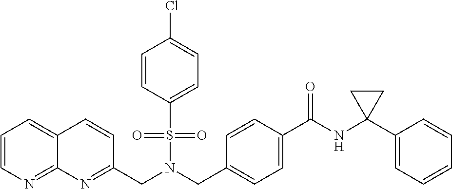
C12=CC=CN=C1N=C(CN(CC1=CC=C(C(NC3(C4=CC=CC=C4)CC3)=O)C=C1)S(=O)(=O)C1=CC=C(Cl)C=C1)C=C2
